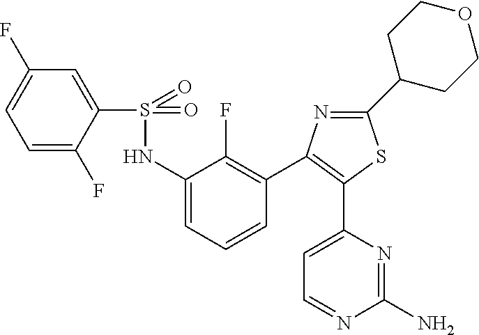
S(=O)(NC1=CC=CC(C2=C(C3=CC=NC(N)=N3)SC(C3CCOCC3)=N2)=C1F)(=O)C1=CC(F)=CC=C1F
